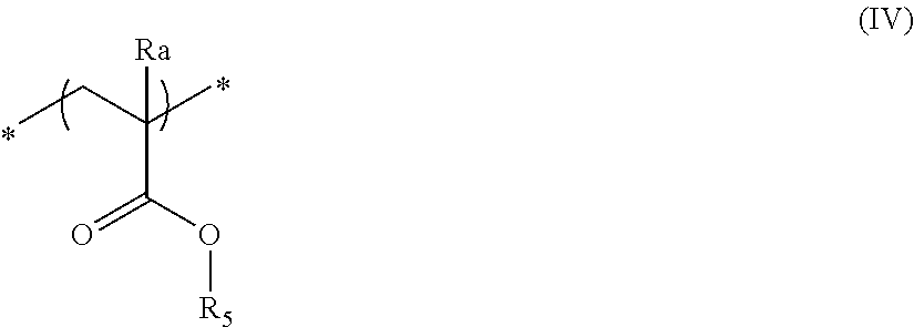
C(=O)(C([Ra])(CC)C)O[R5]
